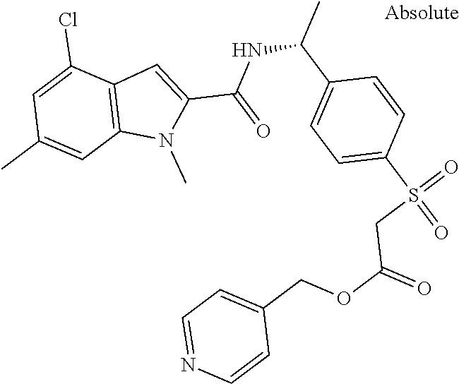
C12=C(C(Cl)=CC(C)=C1)C=C(C(NC(C)C1=CC=C(S(=O)(=O)CC(OCC3=CC=NC=C3)=O)C=C1)=O)N2C
